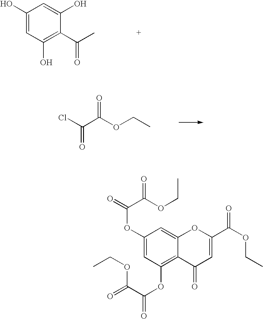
C1(O)=CC(O)=C(C(C)=O)C(O)=C1.ClC(C(OCC)=O)=O.C1(OC(=O)C(=O)OCC)=CC(OC(C(=O)OCC)=O)=C2C(=C1)OC(C(OCC)=O)=CC2=O
